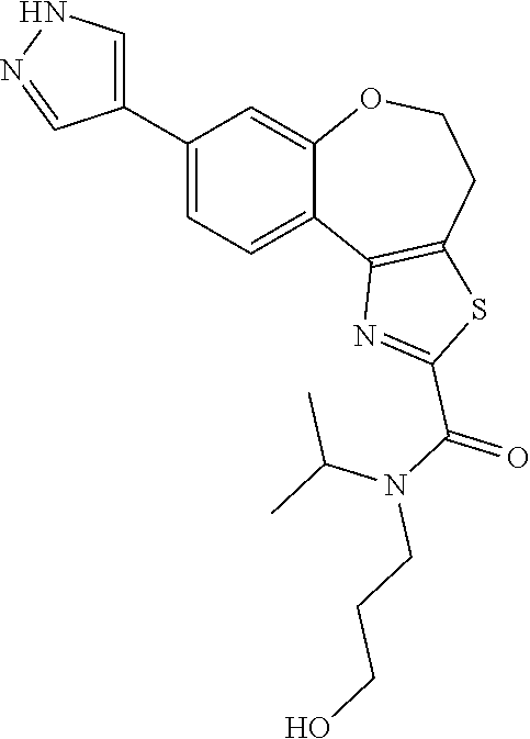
C1(C2=CNN=C2)=CC=C2C(=C1)OCCC1=C2N=C(C(N(C(C)C)CCCO)=O)S1
